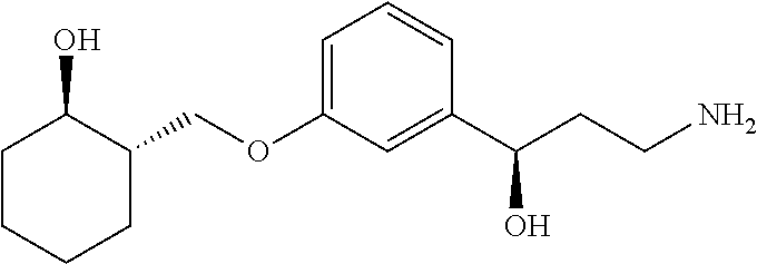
C(OC1=CC=CC(C(CCN)O)=C1)C1C(O)CCCC1
